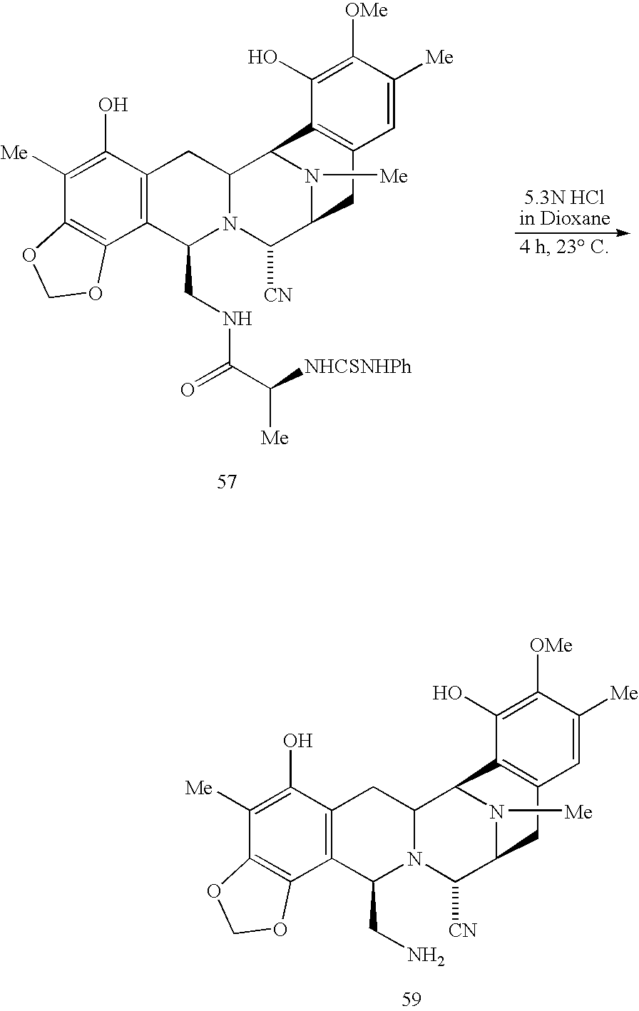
C1([Me])=C(O)C2=C(C3=C1OCO3)C(CN)N1C(C2)C2N([Me])C(C1[CN])CC1=C2C(O)=C([OMe])C([Me])=C1.C1([Me])=C(O)C2=C(C3=C1OCO3)C(CNC(C([NHCSNHPh])[Me])=O)N1C(C2)C2N([Me])C(C1[CN])CC1=C2C(O)=C([OMe])C([Me])=C1
